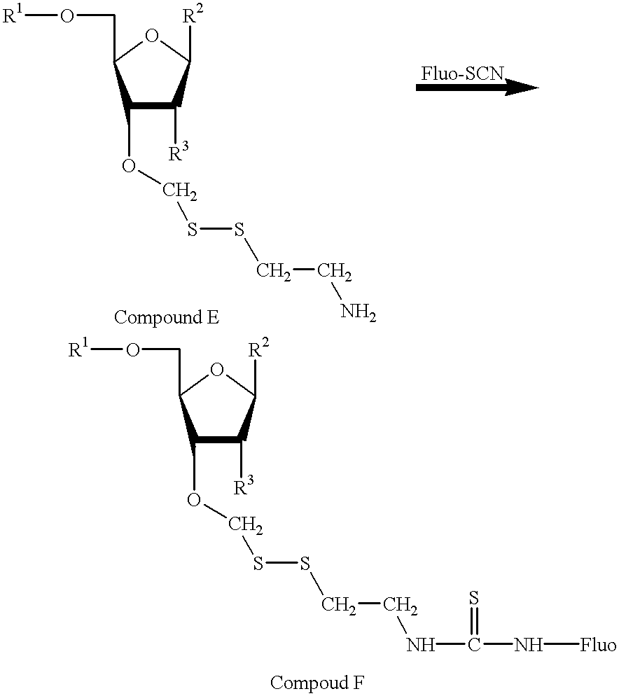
C1(OCSSCCN)C([R3])C([R2])OC1CO[R1].C1(OCSSCCNC(=S)N[Fluo])C([R3])C([R2])OC1CO[R1]
